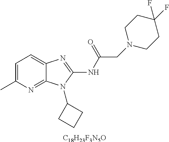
C1=C(C)N=C2C(=C1)N=C(NC(CN1CCC(F)(F)CC1)=O)N2C1CCC1.[C18H23F3N5O]
